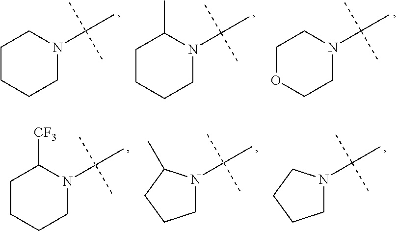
C1CCCN(C(C)(C)C)C1.C1CCCN(C(C)(C)C)C1C.C1OCCN(C(C)(C)C)C1.C1CCCN(C(C)(C)C)C1[CF3].C1N(C(C)(C)C)C(C)CC1.C1N(C(C)(C)C)CCC1
